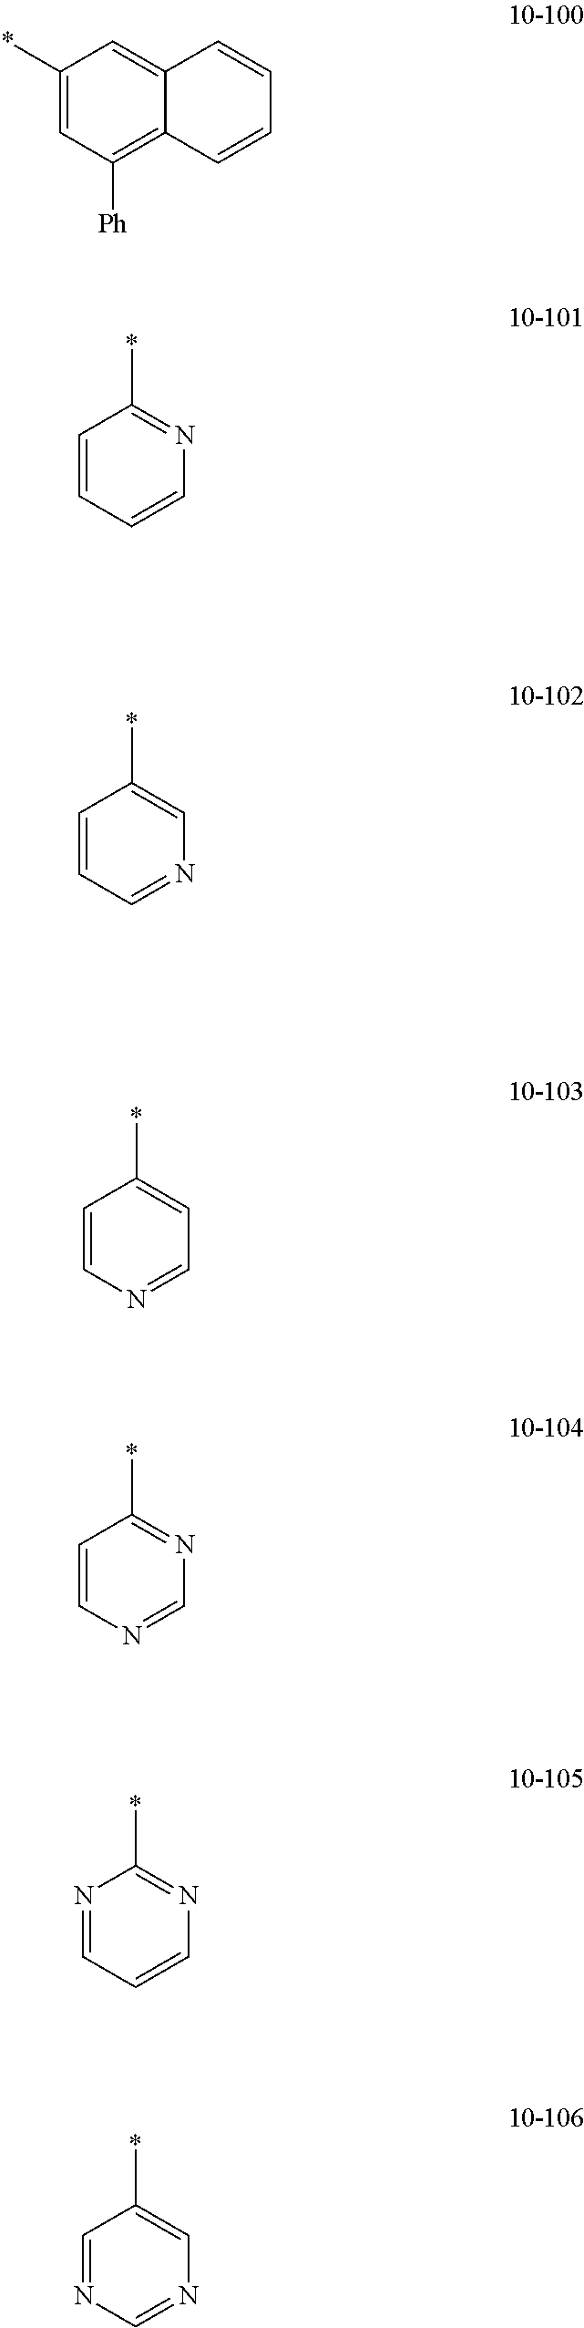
C1=CC=NC=C1*.C1(*)=CC([Ph])=C2C(=C1)C=CC=C2.C1=CC=CN=C1*.C1=CN=CC=C1*.C1=CN=CN=C1*.N1=CC=CN=C1*.C1=NC=NC=C1*
